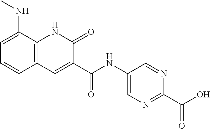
C(=O)(NC1=CN=C(C(O)=O)N=C1)C1=CC2=C(NC1=O)C(NC)=CC=C2
